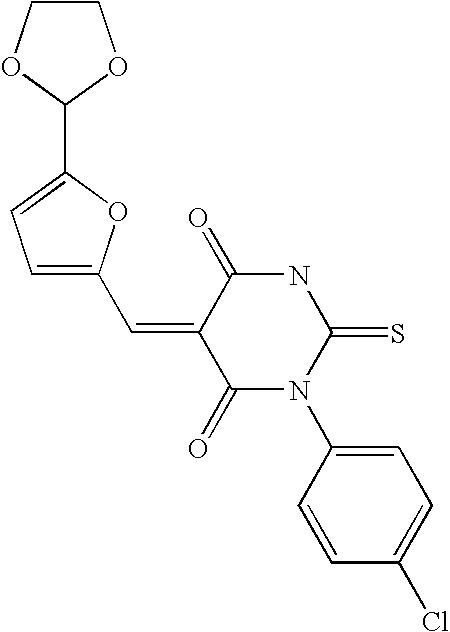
O=C1C(=CC2=CC=C(C3OCCO3)O2)C(=O)N(C2=CC=C(Cl)C=C2)C(=S)N1
